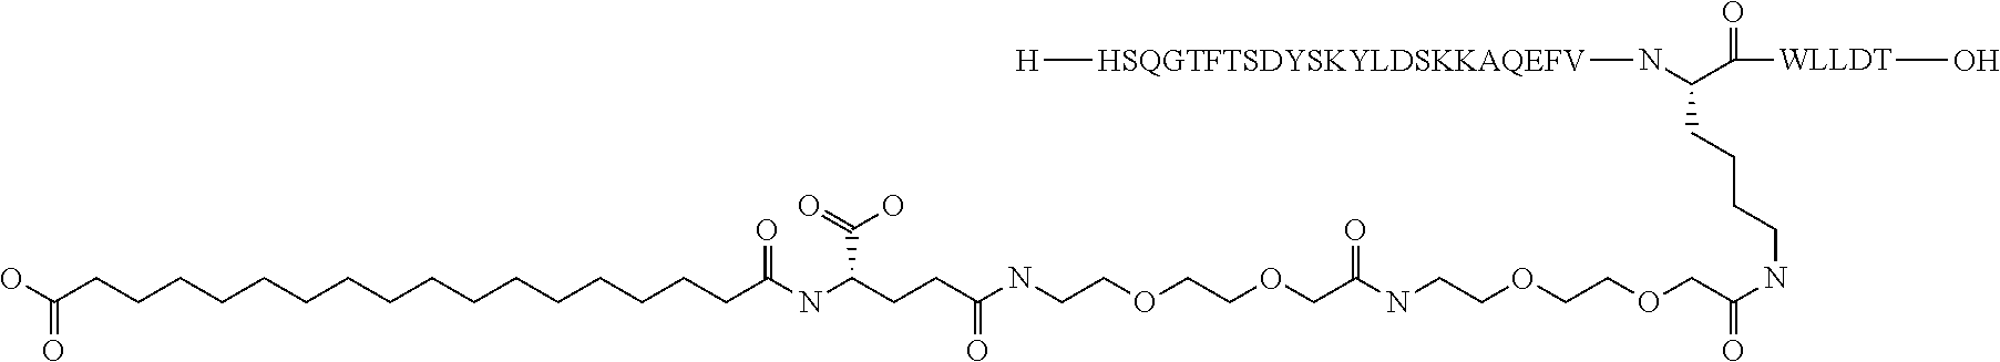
C(CCCCCCCCCCCCCCCCC(NC(CCC(NCCOCCOCC(NCCOCCOCC(NCCCCC(N[HSQGTFTSDYSKYLDSKKAQEFV][H])C([WLLDT]O)=O)=O)=O)=O)C(=O)O)=O)(O)=O
